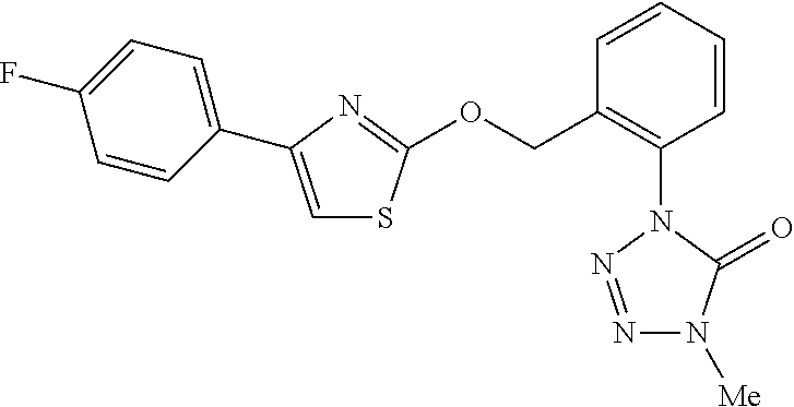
N1=NN(C2=C(COC3=NC(C4=CC=C(F)C=C4)=CS3)C=CC=C2)C(=O)N1[Me]
